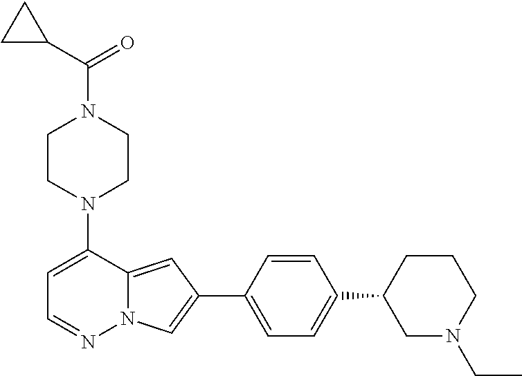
N1(C2=CC=NN3C2=CC(C2=CC=C(C4CN(CC)CCC4)C=C2)=C3)CCN(C(C2CC2)=O)CC1
